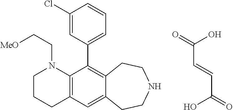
C1CCC2=C(N1CC[MeO])C(C1=CC=CC(Cl)=C1)=C1C(=C2)CCNCC1.C(C(O)=O)=CC(=O)O
